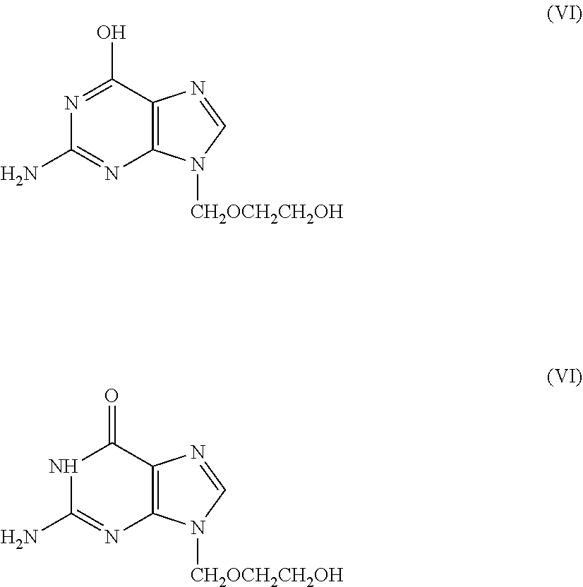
C12=C(C(O)=NC(N)=N1)N=CN2[CH2OCH2CH2OH].C12=C(C(=O)NC(N)=N1)N=CN2[CH2OCH2CH2OH]
